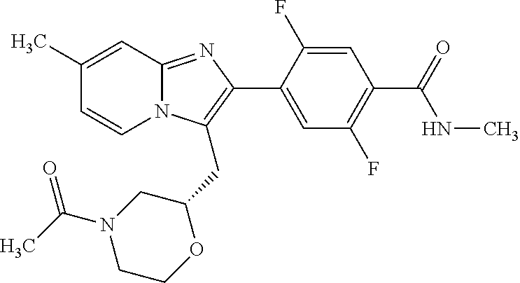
C1(C)=CC2=NC(C3=CC(F)=C(C(=O)NC)C=C3F)=C(CC3OCCN(C(C)=O)C3)N2C=C1
